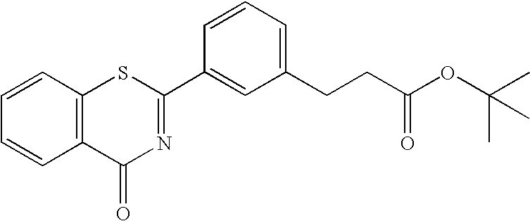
C1=CC2=C(C=C1)C(=O)N=C(C1=CC(CCC(OC(C)(C)C)=O)=CC=C1)S2
